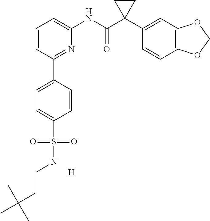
C1=CC(C2=CC=C(S(NCCC(C)(C)C)(=O)=O)C=C2)=NC(NC(C2(C3=CC4=C(C=C3)OCO4)CC2)=O)=C1.[H]
